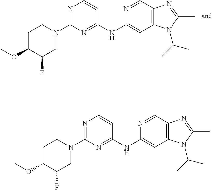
C1CN(C2=NC=CC(NC3=CC4=C(C=N3)N=C(C)N4C(C)C)=N2)CC(F)C1OC.C1CN(C2=NC=CC(NC3=CC4=C(C=N3)N=C(C)N4C(C)C)=N2)CC(F)C1OC
